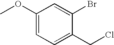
C1=C(CCl)C(Br)=CC(OC)=C1
